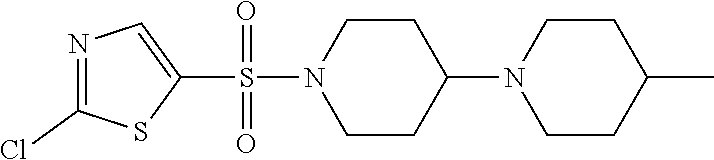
C1(S(N2CCC(N3CCC(C)CC3)CC2)(=O)=O)=CN=C(Cl)S1
